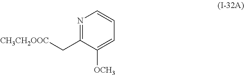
N1=C(C[CH3CH2OOC])C([OCH3])=CC=C1
